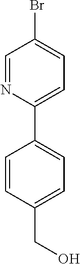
C1=C(C2=CC=C(Br)C=N2)C=CC(CO)=C1
